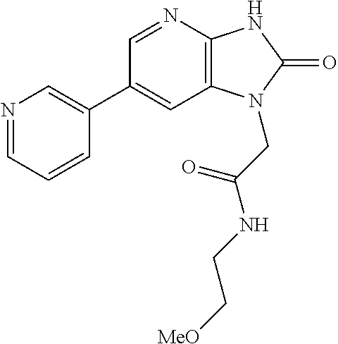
C1(C2=CN=CC=C2)=CC2=C(N=C1)NC(=O)N2CC(NCC[MeO])=O
